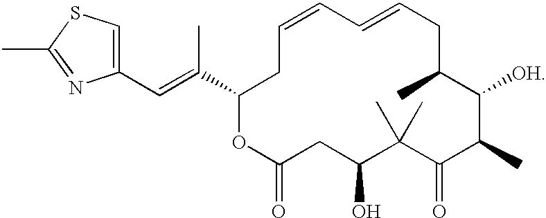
C1=CCC(C(=CC2=CSC(C)=N2)C)OC(=O)CC(O)C(C)(C)C(=O)C(C)C([OH])C(C)CC=C1
